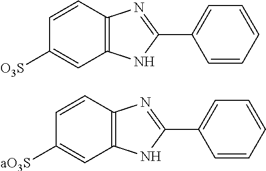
C1=CC2=C(C=C1[O3S])NC(C1=CC=CC=C1)=N2.C1=CC2=C(C=C1[aO3S])NC(C1=CC=CC=C1)=N2
